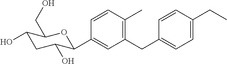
C1=CC(C)=C(CC2=CC=C(CC)C=C2)C=C1C1C(O)CC(O)C(CO)O1
